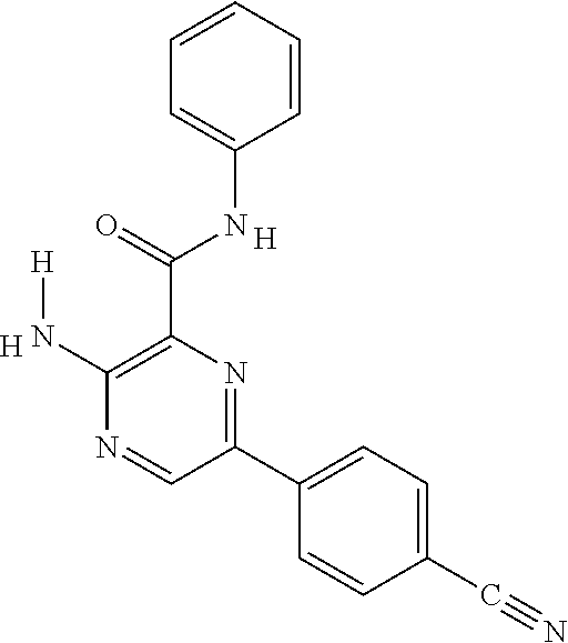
C1=CC=CC=C1NC(C1=C(N[H])N=CC(C2=CC=C(C#N)C=C2)=N1)=O.[H].[H]
